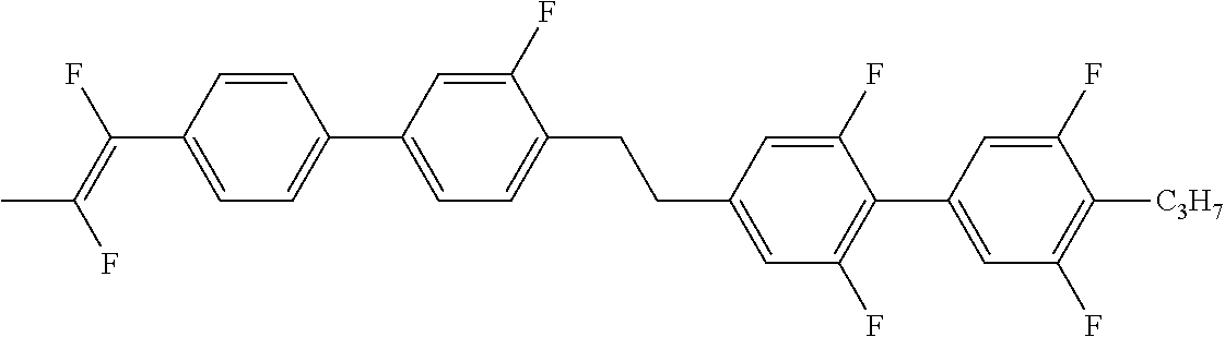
C1=CC(C(=C(F)C)F)=CC=C1C1=CC=C(CCC2=CC(F)=C(C3=CC(F)=C([C3H7])C(F)=C3)C(F)=C2)C(F)=C1
